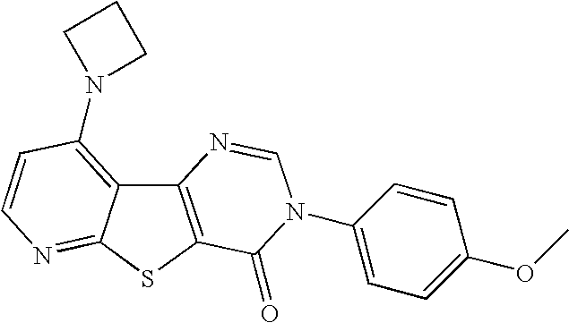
C12=C(SC3=NC=CC(N4CCC4)=C13)C(=O)N(C1=CC=C(OC)C=C1)C=N2
